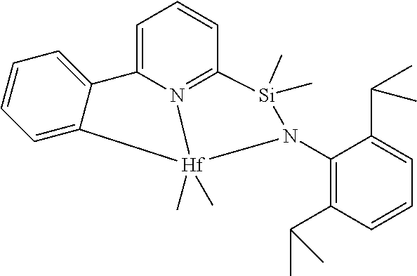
C1(N2[Si](C)(C)C3=N4C(=CC=C3)C3=CC=CC=C3[Hf]24(C)C)=C(C(C)C)C=CC=C1C(C)C
